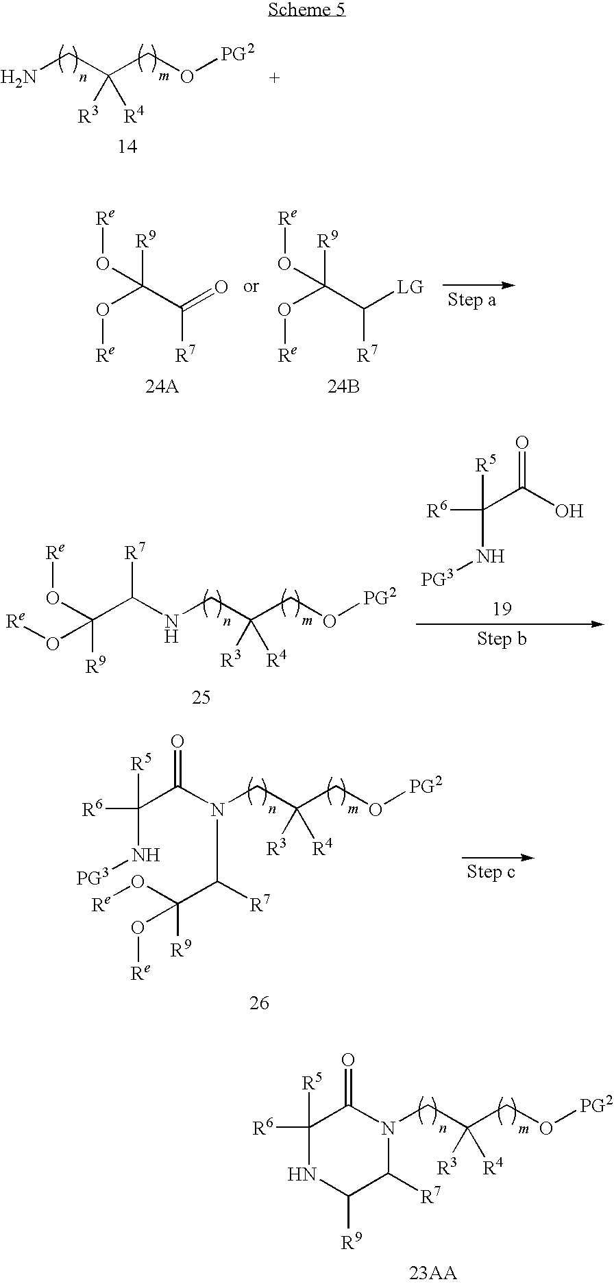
C([R7])(C([R9])(O[Re])O[Re])=O.C([R7])(C([R9])(O[Re])O[Re])[LG].[24B].NCC(CO[PG2])([R3])[R4].N(CC(CO[PG2])([R3])[R4])C(C([R9])(O[Re])O[Re])[R7].O=C(O)C(N[PG3])([R5])[R6].N(CC(CO[PG2])([R3])[R4])(C(C([R6])([R5])N[PG3])=O)C([R7])C([R9])(O[Re])O[Re].N1(CC(CO[PG2])([R3])[R4])C(=O)C([R6])([R5])NC([R9])C1[R7]
